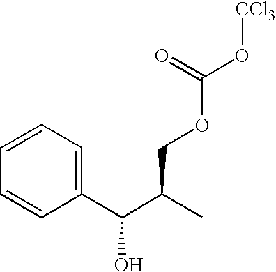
C1=CC(C(C(C)COC(O[CCl3])=O)O)=CC=C1
